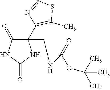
C1(C2=C(C)SC=N2)(CNC(OC(C)(C)C)=O)C(=O)NC(=O)N1
